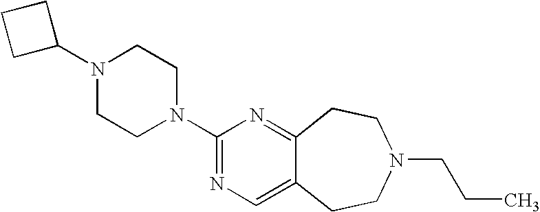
C1C(N2CCN(C3=NC=C4C(=N3)CCN(CCC)CC4)CC2)CC1
